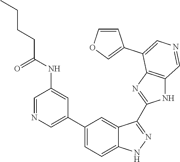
C1(C2=CN=CC(NC(CCCC)=O)=C2)=CC=C2C(=C1)C(C1=NC3=C(N1)C=NC=C3C1=COC=C1)=NN2
